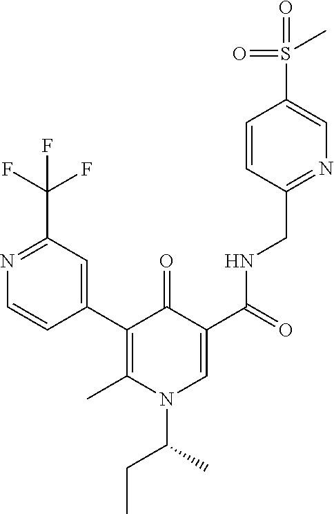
N1=C(C(F)(F)F)C=C(C2=C(C)N(C(C)CC)C=C(C(=O)NCC3=NC=C(S(=O)(=O)C)C=C3)C2=O)C=C1
